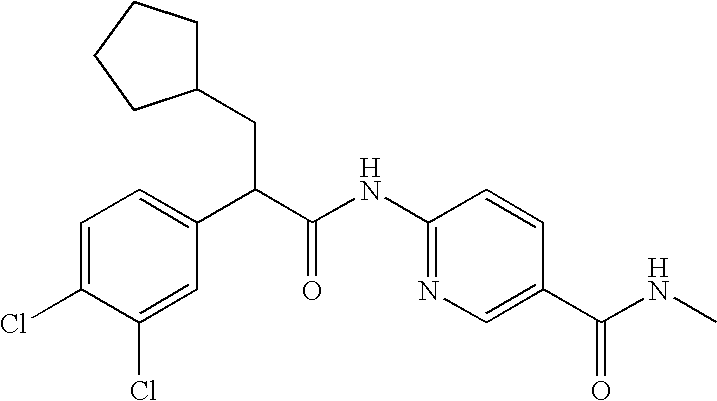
C1=C(Cl)C(Cl)=CC=C1C(C(NC1=NC=C(C(NC)=O)C=C1)=O)CC1CCCC1
